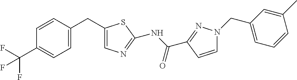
C1=CC(CC2=CN=C(NC(=O)C3=NN(CC4=CC=CC(C)=C4)C=C3)S2)=CC=C1C(F)(F)F
